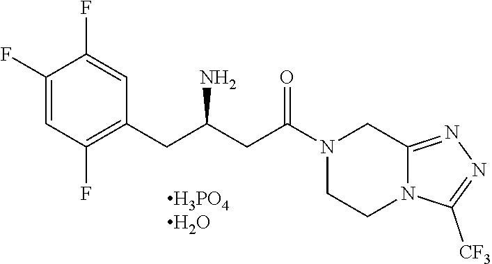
N1(C(CC(CC2=C(F)C=C(F)C(F)=C2)N)=O)CCN2C(=NN=C2[CF3])C1
